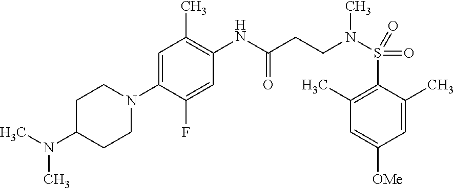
C1=C(N2CCC(N(C)C)CC2)C(F)=CC(NC(CCN(S(=O)(C2=C(C)C=C([OMe])C=C2C)=O)C)=O)=C1C
